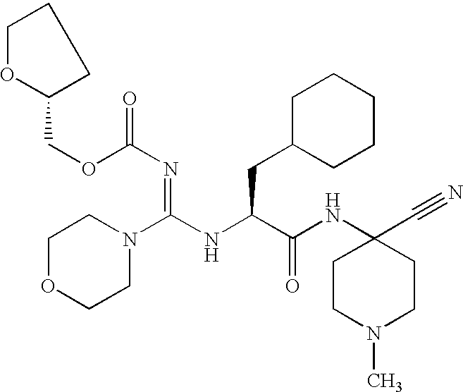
C1OCCN(C(NC(C(NC2(C#N)CCN(C)CC2)=O)CC2CCCCC2)=NC(=O)OCC2OCCC2)C1
